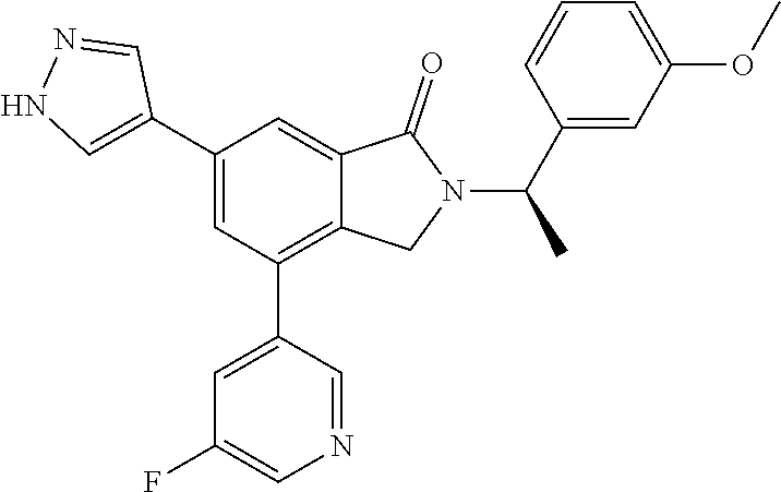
C1(C2=CNN=C2)=CC(C2=CC(F)=CN=C2)=C2C(=C1)C(=O)N(C(C1=CC(OC)=CC=C1)C)C2
